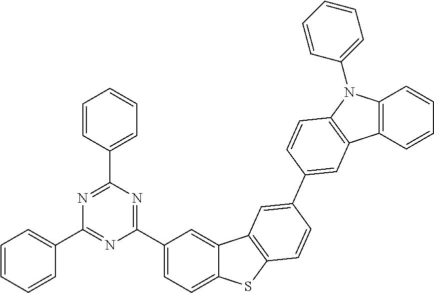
C12=CC(C3=NC(C4=CC=CC=C4)=NC(C4=CC=CC=C4)=N3)=CC=C1SC1=C2C=C(C2=CC3=C(N(C4=CC=CC=C4)C4=C3C=CC=C4)C=C2)C=C1
